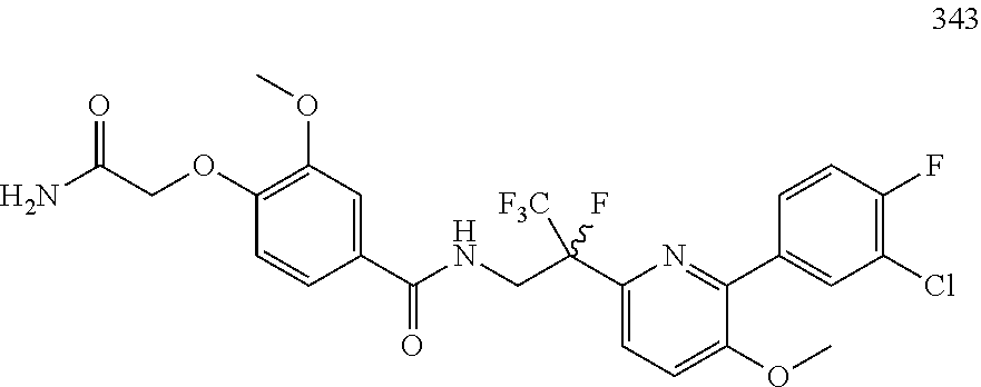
C1(C(CNC(=O)C2=CC(OC)=C(OCC(=O)N)C=C2)([F3C])F)=CC=C(OC)C(C2=CC(Cl)=C(F)C=C2)=N1
